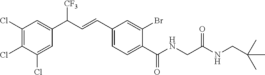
C1(Cl)=C(Cl)C(Cl)=CC(C(C=CC2=CC=C(C(NCC(NCC(C)(C)C)=O)=O)C(Br)=C2)[CF3])=C1
